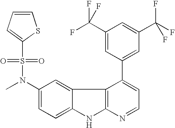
C1(N(C)S(=O)(=O)C2=CC=CS2)=CC=C2C(=C1)C1=C(N2)N=CC=C1C1=CC(C(F)(F)F)=CC(C(F)(F)F)=C1
